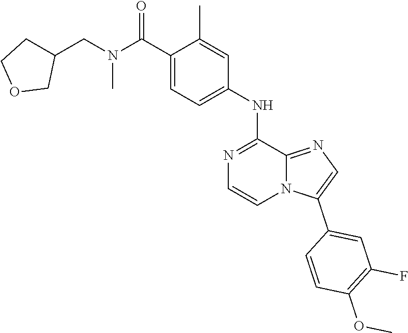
C1(C)=CC(NC2=NC=CN3C2=NC=C3C2=CC(F)=C(OC)C=C2)=CC=C1C(N(CC1CCOC1)C)=O
